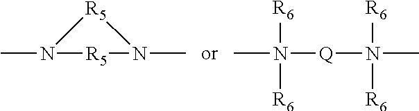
CN([R6])([R6])[Q]N([R6])([R6])C.CN1[R5]N(C)[R5]1
